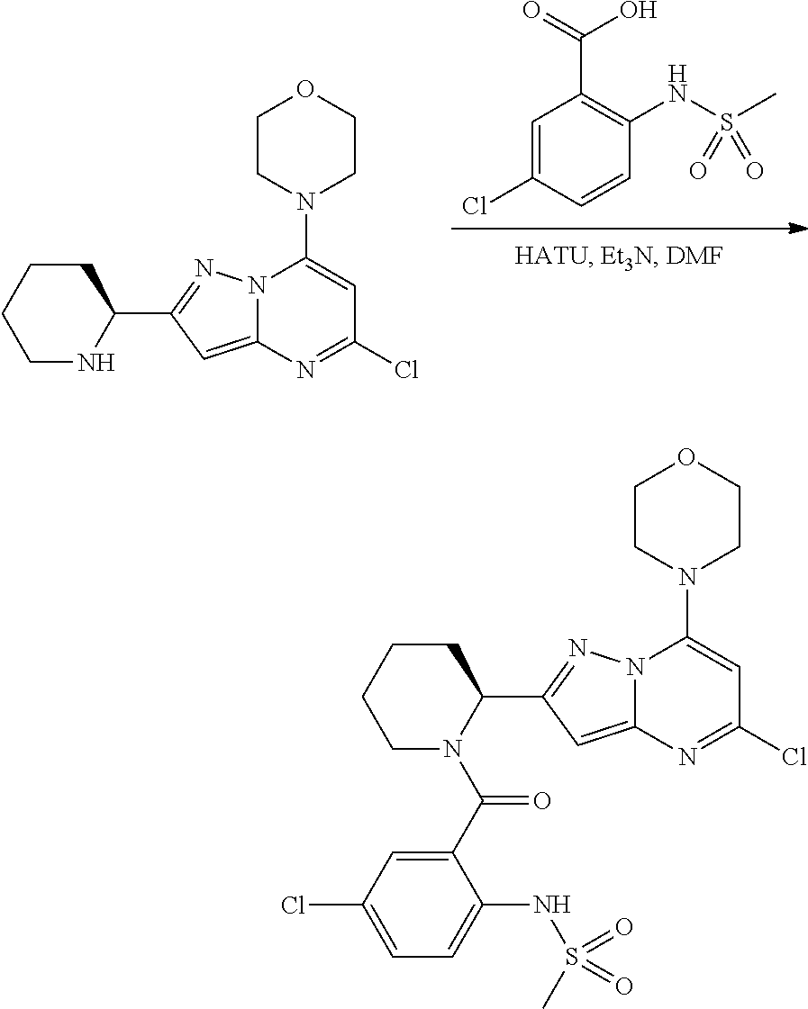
C1=C(Cl)C=CC(NS(C)(=O)=O)=C1C(=O)O.C1CCCC(C2=NN3C(=C2)N=C(Cl)C=C3N2CCOCC2)N1.C1CCCC(C2=NN3C(=C2)N=C(Cl)C=C3N2CCOCC2)N1C(=O)C1=CC(Cl)=CC=C1NS(C)(=O)=O
